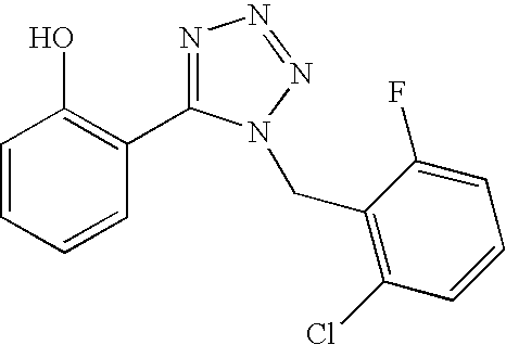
C1=CC=CC(C2=NN=NN2CC2=C(Cl)C=CC=C2F)=C1O
